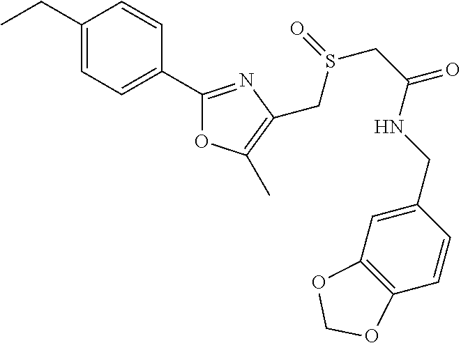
CCC1=CC=C(C2=NC(CS(CC(=O)NCC3=CC4=C(C=C3)OCO4)=O)=C(C)O2)C=C1
